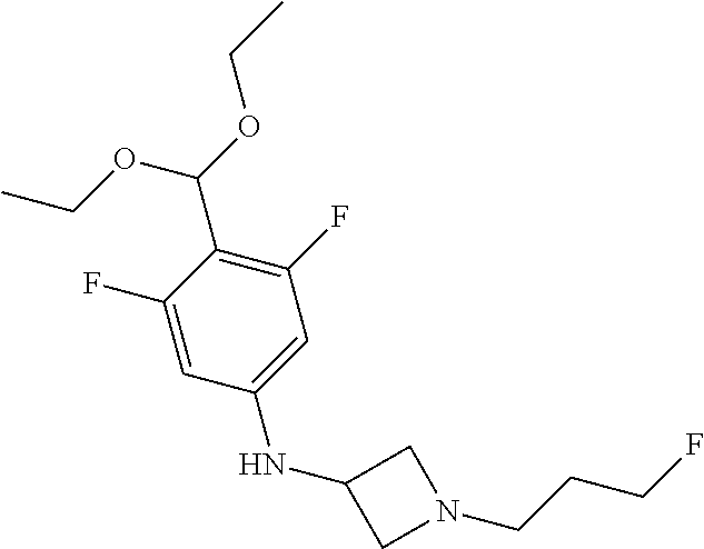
C1(F)=C(C(OCC)OCC)C(F)=CC(NC2CN(CCCF)C2)=C1
